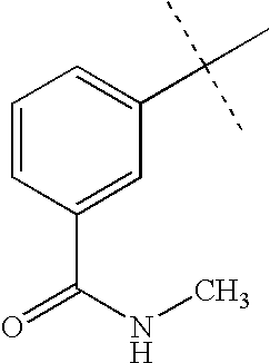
C1=CC(C(=O)NC)=CC(C(C)(C)C)=C1
